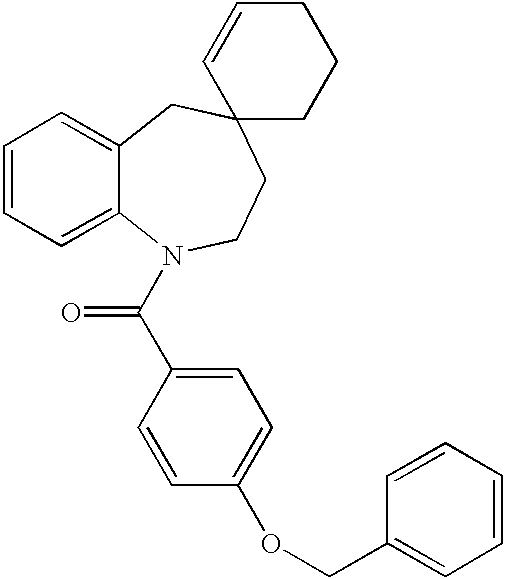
C1=CC=C2C(=C1)CC1(CCN2C(C2=CC=C(OCC3=CC=CC=C3)C=C2)=O)CCCC=C1
